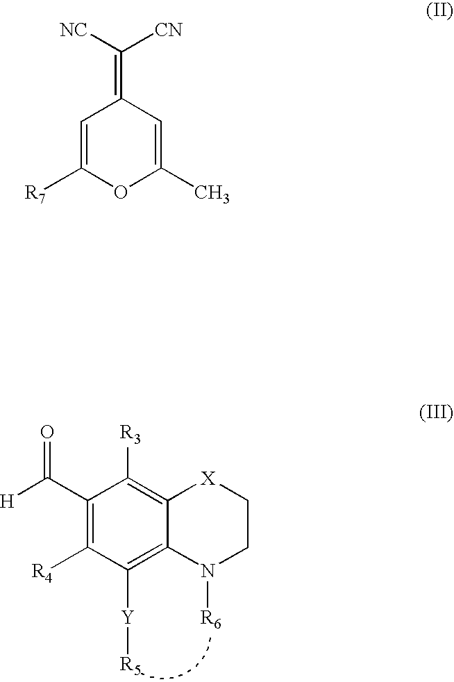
C(C1=C([R4])C([Y][R5])=C2C(=C1[R3])[X]CCN2[R6])([H])=O.C1=C([R7])OC(C)=CC1=C([NC])[CN]
